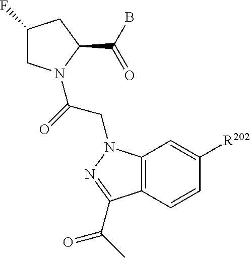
C1(F)CN(C(=O)CN2C3=C(C=CC([R202])=C3)C(C(=O)C)=N2)C(C(B)=O)C1
